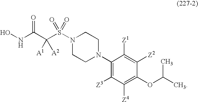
ONC(C(S(N1CCN(C2=C([Z3])C([Z4])=C(OC(C)C)C([Z2])=C2[Z1])CC1)(=O)=O)([A1])[A2])=O
